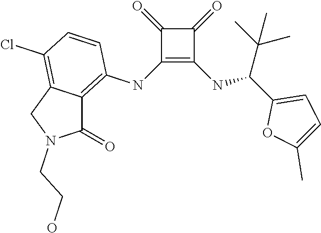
C1(NC2=C3C(=C(Cl)C=C2)CN(CCO)C3=O)=C(NC(C2=CC=C(C)O2)C(C)(C)C)C(=O)C1=O
